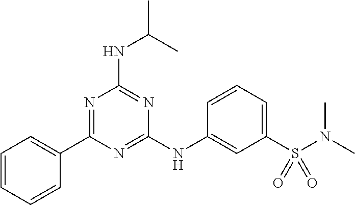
C1(C2=NC(NC(C)C)=NC(NC3=CC(S(N(C)C)(=O)=O)=CC=C3)=N2)=CC=CC=C1
